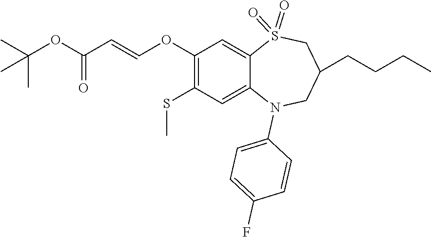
C1=CC(F)=CC=C1N1CC(CCCC)CS(=O)(=O)C2=CC(OC=CC(OC(C)(C)C)=O)=C(SC)C=C12
